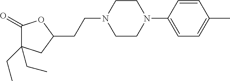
C1(=O)C(CC)(CC)CC(CCN2CCN(C3=CC=C(C)C=C3)CC2)O1
